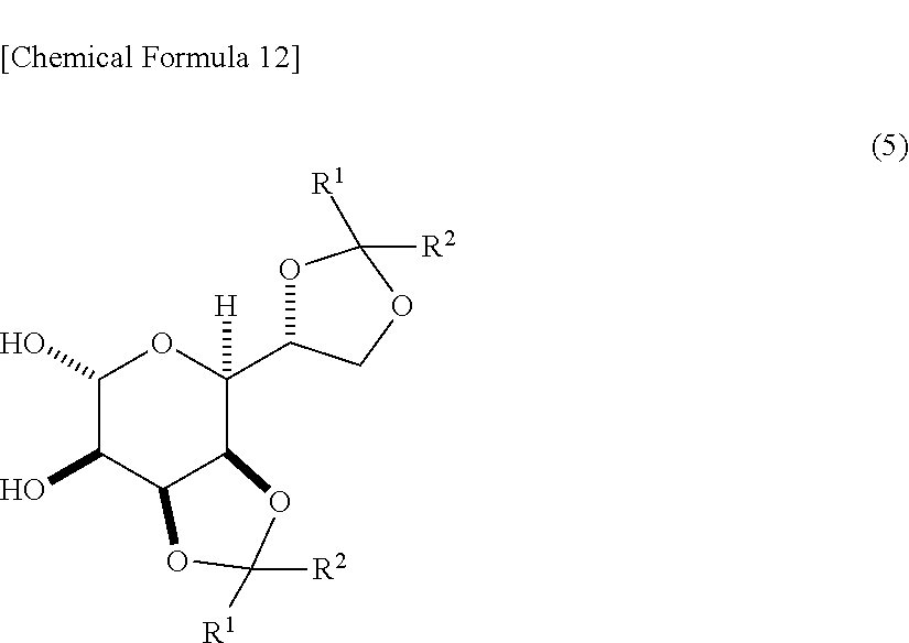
O1C(C2([H])C3C(C(O)C(O)O2)OC([R1])([R2])O3)COC1([R1])[R2]
